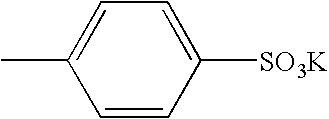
C1(C)=CC=C([SO3K])C=C1
